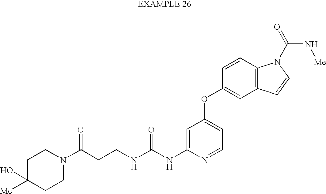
C1=C(NC(NCCC(N2CCC([Me])(O)CC2)=O)=O)N=CC=C1OC1=CC2=C(C=C1)N(C(N[Me])=O)C=C2
